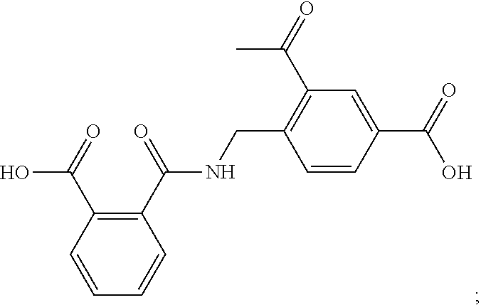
C1(C(NCC2=C(C(C)=O)C=C(C(O)=O)C=C2)=O)=C(C(O)=O)C=CC=C1
